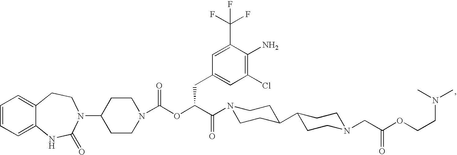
C1=CC=C2C(=C1)CCN(C1CCN(C(OC(C(=O)N3CCC(C4CCN(CC(OCCN(C)C)=O)CC4)CC3)CC3=CC(Cl)=C(N)C(C(F)(F)F)=C3)=O)CC1)C(=O)N2
